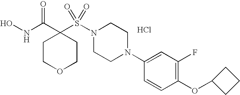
ONC(C1(S(N2CCN(C3=CC(F)=C(OC4CCC4)C=C3)CC2)(=O)=O)CCOCC1)=O.Cl
